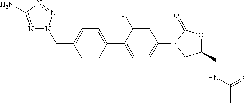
C1(CN2N=C(N)N=N2)=CC=C(C2=CC=C(N3CC(CNC(C)=O)OC3=O)C=C2F)C=C1
